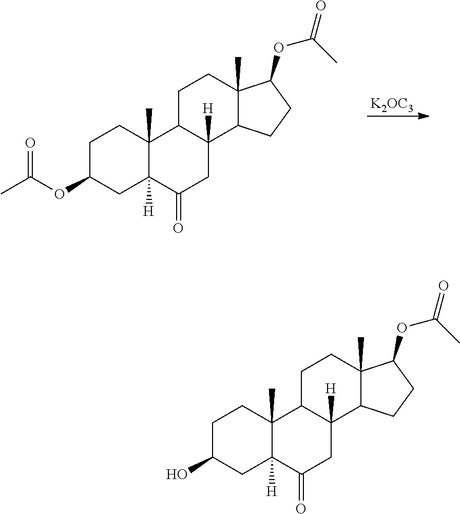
[K2OC3].C1C(OC(C)=O)CC2([H])C(C)(C1)C1C([H])(CC2=O)C2C(C)(CC1)C(OC(C)=O)CC2.C1C(O)CC2([H])C(C)(C1)C1C([H])(CC2=O)C2C(C)(CC1)C(OC(C)=O)CC2
